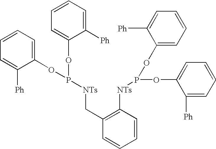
C1=CC=C(OP(OC2=CC=CC=C2[Ph])[NTs]CC2=C([NTs]P(OC3=CC=CC=C3[Ph])OC3=CC=CC=C3[Ph])C=CC=C2)C([Ph])=C1
